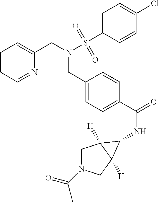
C1=CC=NC(CN(CC2=CC=C(C(NC3C4([H])CN(C(C)=O)CC43[H])=O)C=C2)S(C2=CC=C(Cl)C=C2)(=O)=O)=C1
